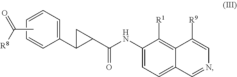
C(NC1=CC=C2C=NC=C([R9])C2=C1[R1])(=O)C1CC1C1=CC=CC=C1.CC([R8])=O
